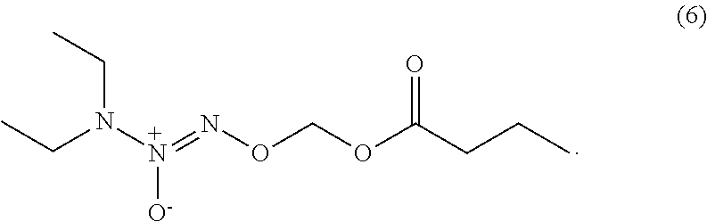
CCN(CC)[+N]([O-])=NOCOC(CCC)=O
